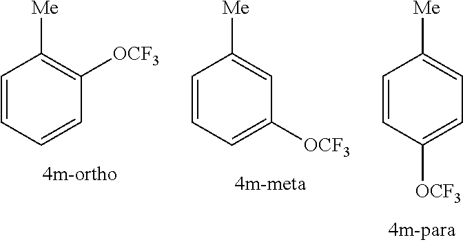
C1=CC=CC([OCF3])=C1[Me].C1=CC([OCF3])=CC=C1[Me].C1=CC=C([OCF3])C=C1[Me]
